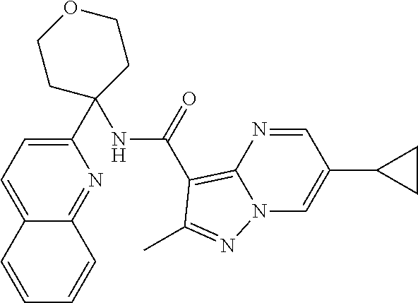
C1(C2=CC=C3C(=N2)C=CC=C3)(NC(C2=C3N=CC(C4CC4)=CN3N=C2C)=O)CCOCC1
